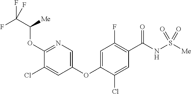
C1(OC(C(F)(F)F)[Me])=NC=C(OC2=CC(F)=C(C(NS([Me])(=O)=O)=O)C=C2Cl)C=C1Cl
